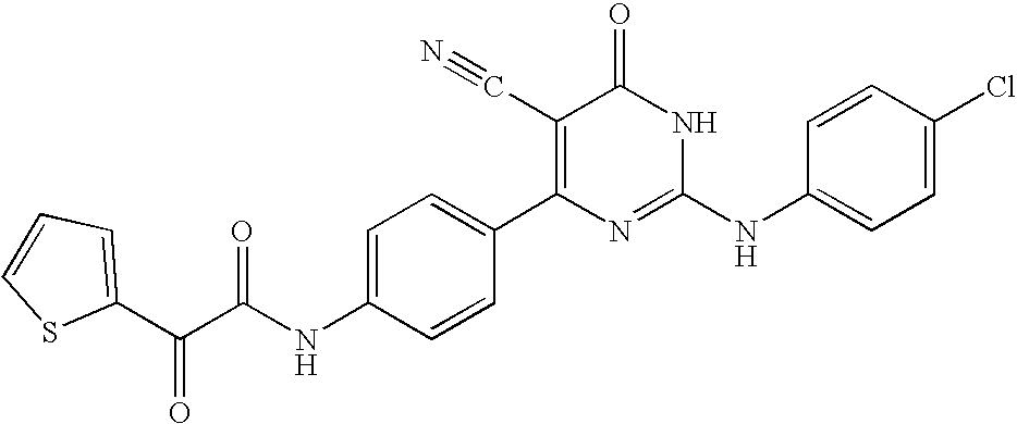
C1=CC(C2=C(C#N)C(=O)NC(NC3=CC=C(Cl)C=C3)=N2)=CC=C1NC(C(=O)C1=CC=CS1)=O
